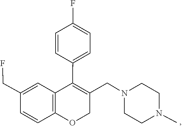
C1CN(CC2=C(C3=CC=C(F)C=C3)C3=C(C=CC(CF)=C3)OC2)CCN1C
